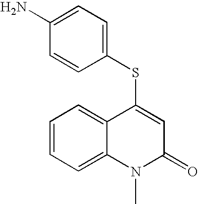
C1(N)=CC=C(SC2=CC(=O)N(C)C3=CC=CC=C23)C=C1
